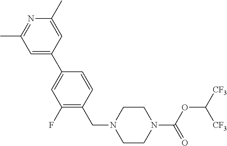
C1CN(C(OC([CF3])[CF3])=O)CCN1CC1=C(F)C=C(C2=CC(C)=NC(C)=C2)C=C1
